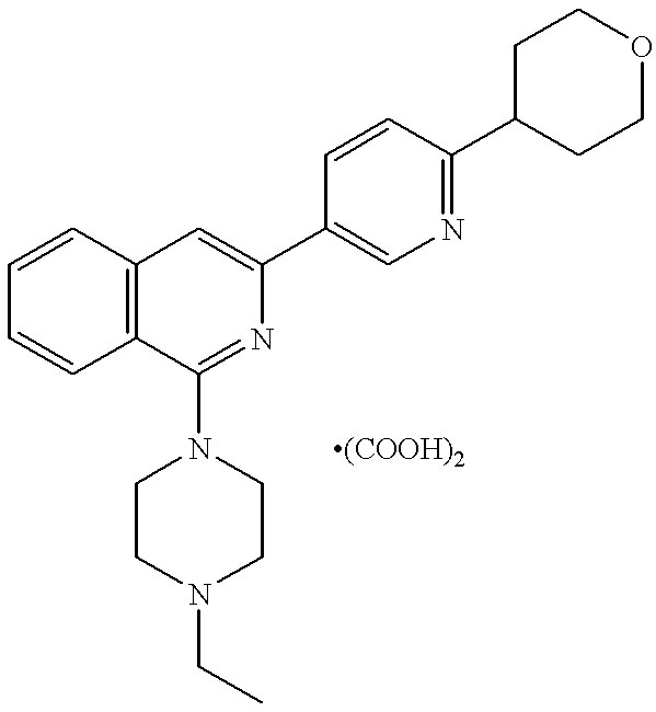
C1=CC2=C(C=C1)C(N1CCN(CC)CC1)=NC(C1=CN=C(C3CCOCC3)C=C1)=C2.[(COOH)2]
